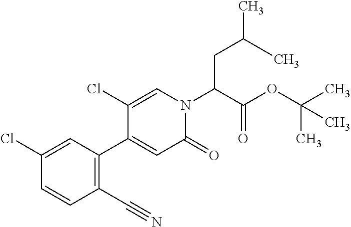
C1(C#N)=C(C2=CC(=O)N(C(CC(C)C)C(OC(C)(C)C)=O)C=C2Cl)C=C(Cl)C=C1
